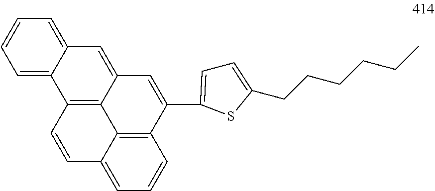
C1=C(CCCCCC)SC(C2=CC3=CC4=CC=CC=C4C4=C3C3=C2C=CC=C3C=C4)=C1
